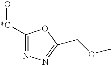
C1([*C]=O)=NN=C(COC)O1
